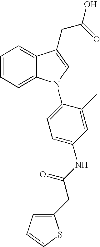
C1=CC=C2C(=C1)C(CC(O)=O)=CN2C1=CC=C(NC(CC2=CC=CS2)=O)C=C1C
